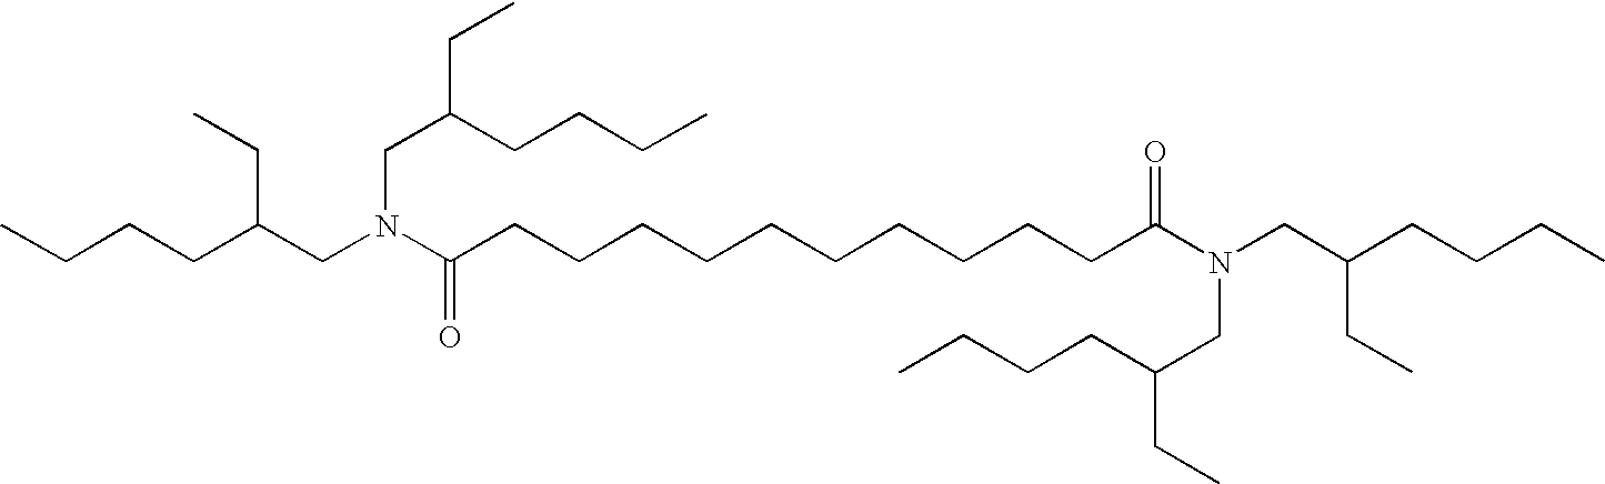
CCCCC(CN(C(CCCCCCCCCCC(N(CC(CCCC)CC)CC(CC)CCCC)=O)=O)CC(CCCC)CC)CC
